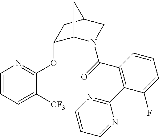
C1=CC=C([CF3])C(OC2C3N(C(=O)C4=C(C5=NC=CC=N5)C(F)=CC=C4)CC(C2)C3)=N1
